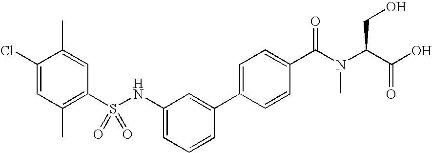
C1(Cl)=CC(C)=C(S(NC2=CC=CC(C3=CC=C(C(=O)N(C(CO)C(O)=O)C)C=C3)=C2)(=O)=O)C=C1C
